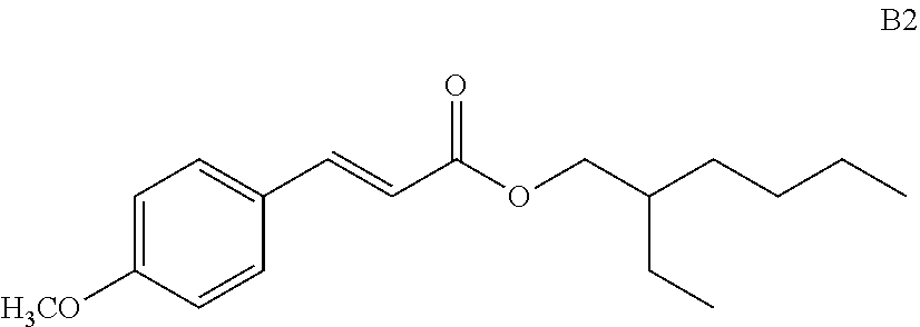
C1=C([H3CO])C=CC(C=CC(OCC(CCCC)CC)=O)=C1
